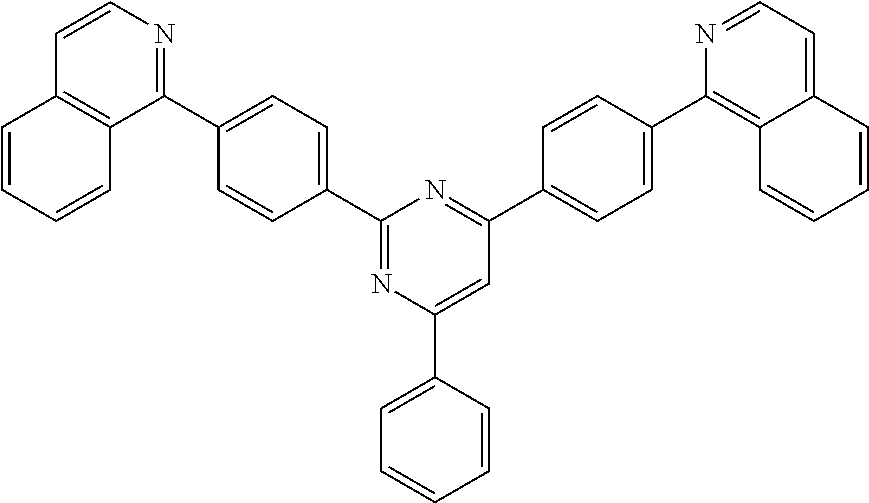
C1(C2=CC=C(C3=NC=CC4=C3C=CC=C4)C=C2)=NC(C2=CC=CC=C2)=CC(C2=CC=C(C3=C4C(=CC=N3)C=CC=C4)C=C2)=N1
